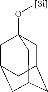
C1C2CC3CC(CC1(O[Si])C3)C2
